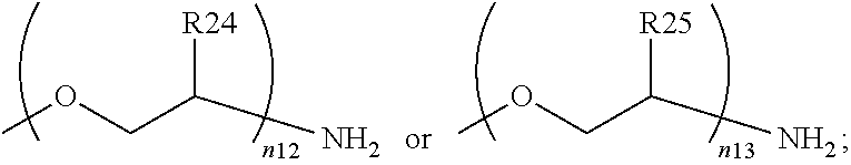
COCC(N)[R24].COCC(N)[R25]
